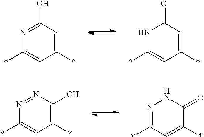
C1(*)=CC(*)=CC(O)=N1.C1(*)=CC(*)=CC(=O)N1.C1(*)=CC(*)=C(O)N=N1.C1(*)=NNC(=O)C(*)=C1
